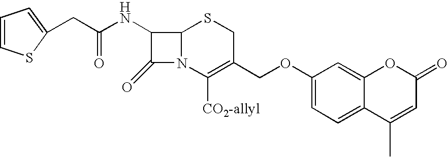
C1=CSC(CC(NC2C(=O)N3C2SCC(COC2=CC=C4C(=C2)OC(=O)C=C4C)=C3[CO2-allyl])=O)=C1
